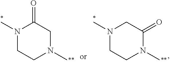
N1(C)CCN(C)CC1=O.N1(C)CCN(C)C(=O)C1
